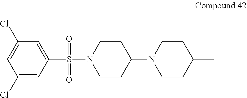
C1(S(N2CCC(N3CCC(C)CC3)CC2)(=O)=O)=CC(Cl)=CC(Cl)=C1
